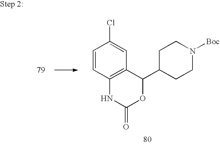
C1=CC2=C(C=C1Cl)C(C1CCN([Boc])CC1)OC(=O)N2
